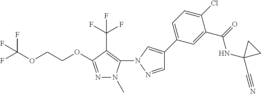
C1=NN(C2=C(C(F)(F)F)C(OCCOC(F)(F)F)=NN2C)C=C1C1=CC=C(Cl)C(C(NC2(C#N)CC2)=O)=C1
